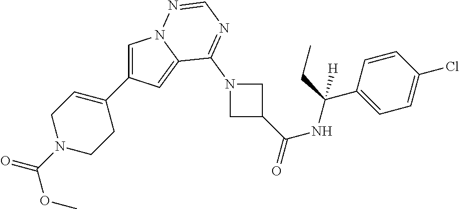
C1=C(C2=CCN(C(OC)=O)CC2)C=C2N1N=CN=C2N1CC(C(NC(C2=CC=C(Cl)C=C2)(CC)[H])=O)C1
